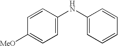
C1=C(NC2=CC=CC=C2)C=CC([MeO])=C1
